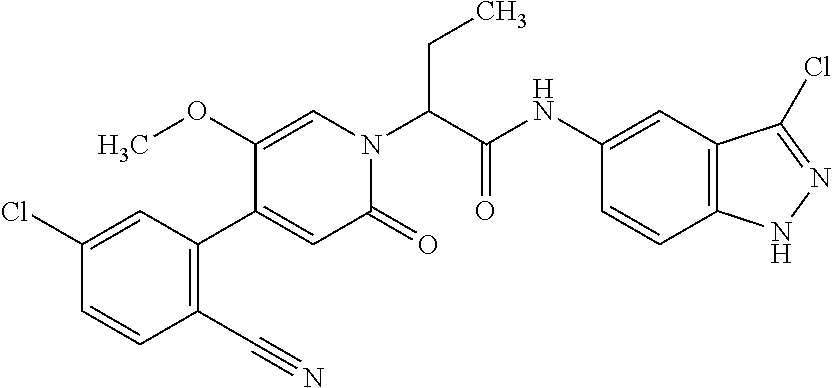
ClC1=CC(C2=CC(=O)N(C(C(NC3=CC4=C(C=C3)NN=C4Cl)=O)CC)C=C2OC)=C(C#N)C=C1
